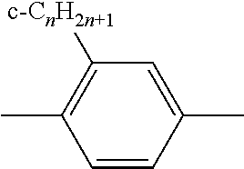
C1([c-CnH2n+1])=C(C)C=CC(C)=C1
